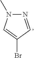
N1=CC(Br)=CN1C
